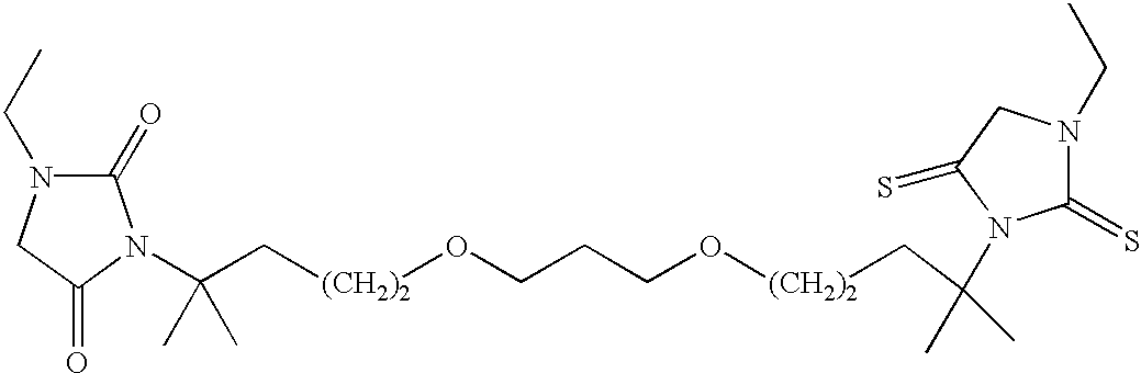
C1(=O)N(CC)CC(=O)N1C(C[(CH2)2]OCCCO[(CH2)2]CC(C)(C)N1C(=S)N(CC)CC1=S)(C)C
